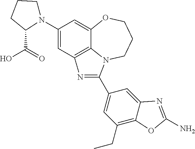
C1(N2CCCC2C(=O)O)=CC2=C3C(=C1)OCCCN3C(C1=CC(CC)=C3C(=C1)N=C(N)O3)=N2
